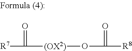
[R7]C(=O)[(OX2)]OC(=O)[R8]
